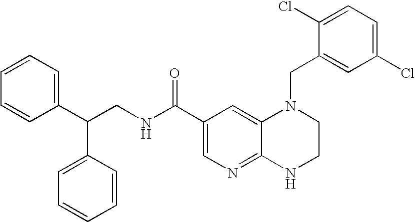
C12=NC=C(C(NCC(C3=CC=CC=C3)C3=CC=CC=C3)=O)C=C1N(CC1=CC(Cl)=CC=C1Cl)CCN2
